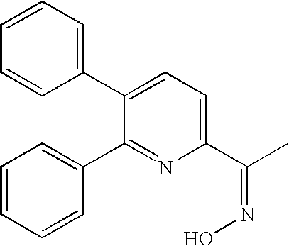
C1=CC=C(C2=CC=C(C(C)=NO)N=C2C2=CC=CC=C2)C=C1
